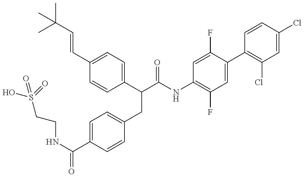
OS(CCNC(=O)C1=CC=C(CC(C(NC2=C(F)C=C(C3=C(Cl)C=C(Cl)C=C3)C(F)=C2)=O)C2=CC=C(C=CC(C)(C)C)C=C2)C=C1)(=O)=O
